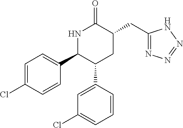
C1=C(Cl)C=CC(C2C(C3=CC(Cl)=CC=C3)CC(CC3=NN=NN3)C(=O)N2)=C1
